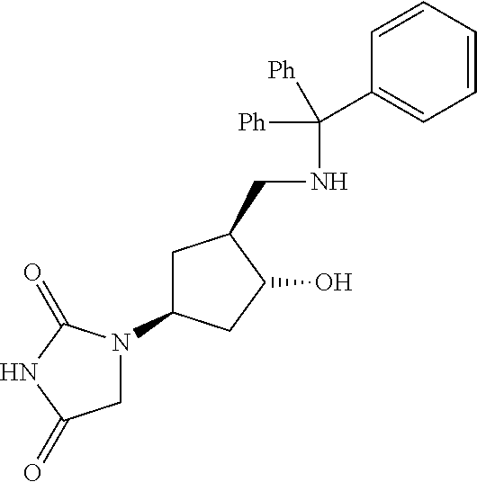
C1C(N2CC(=O)NC2=O)CC(O)C1CNC(C1=CC=CC=C1)([Ph])[Ph]
